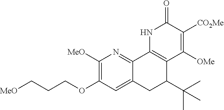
C1([MeO])=C(OCCC[MeO])C=C2C(=N1)C1=C(C(C(C)(C)C)C2)C([OMe])=C([CO2Me])C(=O)N1
